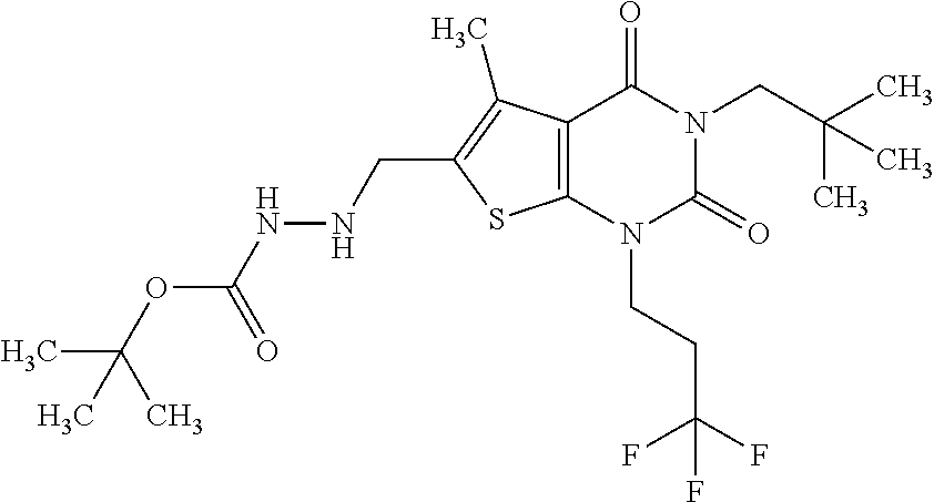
C12=C(N(CCC(F)(F)F)C(=O)N(CC(C)(C)C)C1=O)SC(CNNC(OC(C)(C)C)=O)=C2C
